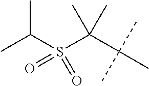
C(C)(C)S(C(C(C)(C)C)(C)C)(=O)=O
